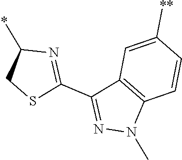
C1(*)CSC(C2=NN(C)C3=C2C=C([**])C=C3)=N1
